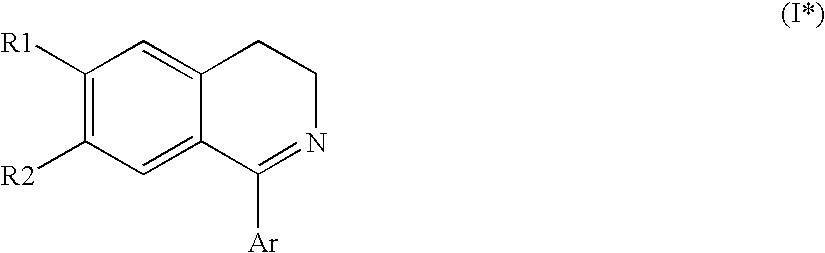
C1([R1])=C([R2])C=C2C(=C1)CCN=C2[Ar]
